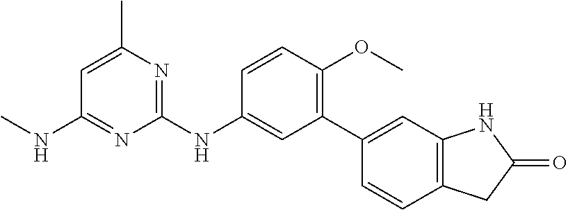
C1(NC2=CC(C3=CC4=C(C=C3)CC(=O)N4)=C(OC)C=C2)=NC(C)=CC(NC)=N1
